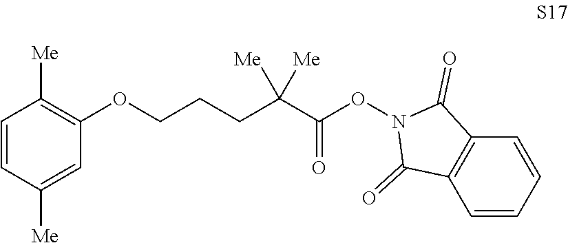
C1=CC([Me])=CC(OCCCC(C(ON2C(=O)C3=C(C2=O)C=CC=C3)=O)([Me])[Me])=C1[Me]
